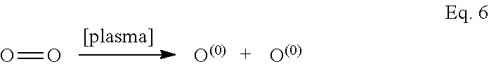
O=O.[O(0)].[O(0)]
